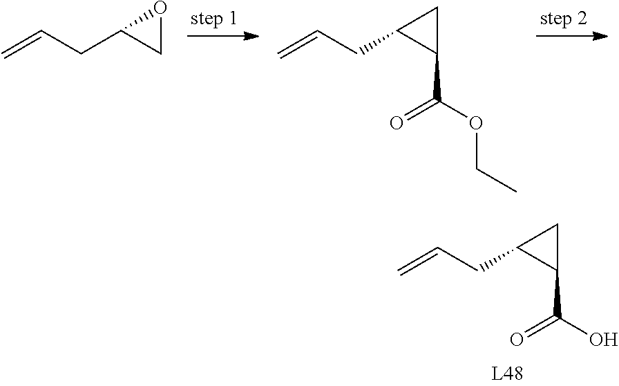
C=CCC1C(C(O)=O)C1.C=CCC1CO1.C=CCC1C(C(OCC)=O)C1
